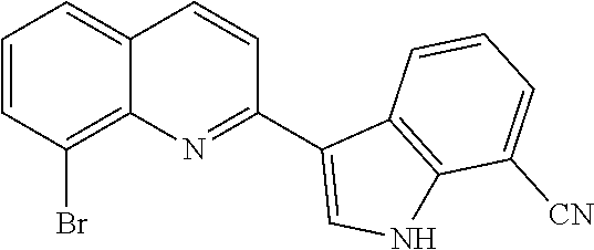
C1=CC(Br)=C2C(=C1)C=CC(C1=CNC3=C1C=CC=C3[CN])=N2
